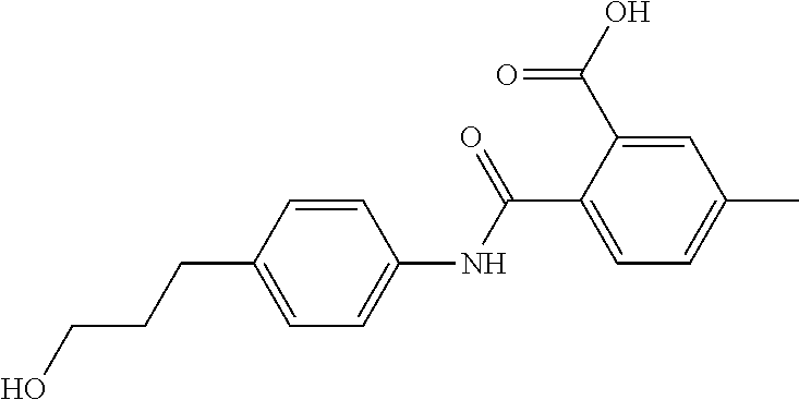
C1(NC(C2=CC=C(C)C=C2C(O)=O)=O)=CC=C(CCCO)C=C1
